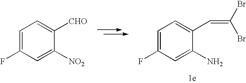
C1=C(F)C=C([NO2])C([CHO])=C1.C1=C(F)C=C(N)C(C=C(Br)Br)=C1
